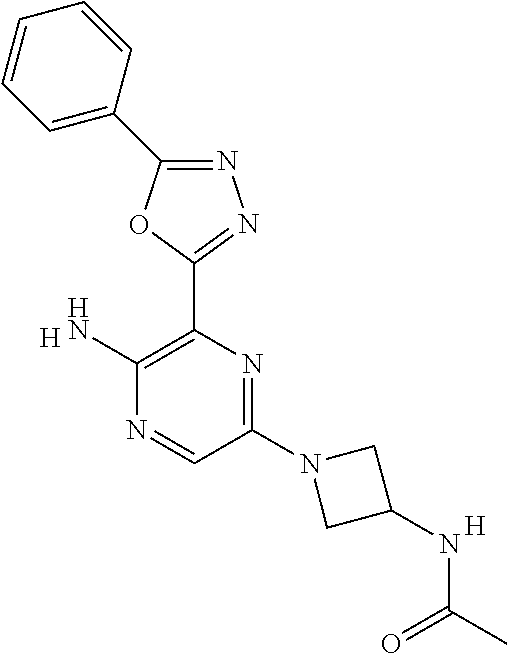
N1=C(C2=CC=CC=C2)OC(C2=C(N)N=CC(N3CC(NC(C)=O)C3)=N2)=N1.[H].[H]
